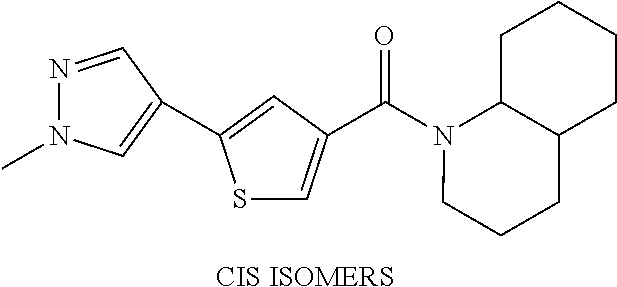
[CIS ISOMERS].S1C=C(C(N2CCCC3C2CCCC3)=O)C=C1C1=CN(C)N=C1
